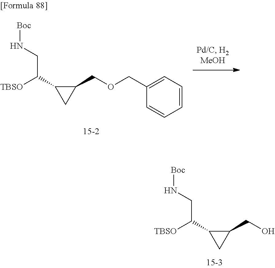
OCC1C(C(CN[Boc])[TBSO])C1.C1=CC=CC=C1COCC1C(C(CN[Boc])[TBSO])C1
